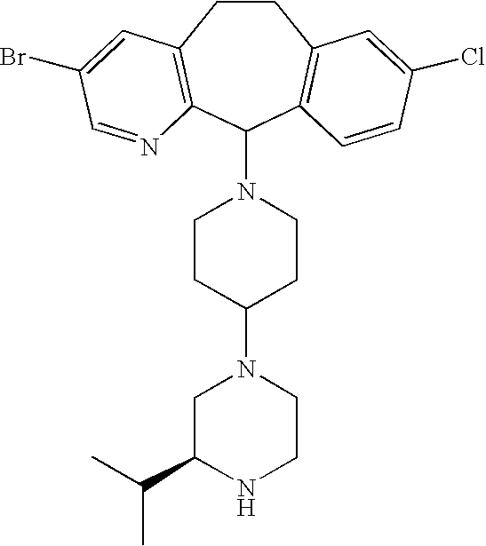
C1CC2=C(C(N3CCC(N4CC(C(C)C)NCC4)CC3)C3=C1C=C(Cl)C=C3)N=CC(Br)=C2
